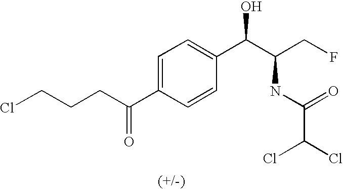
C1=C(C(CCCCl)=O)C=CC(C(C(CF)NC(=O)C(Cl)Cl)O)=C1
